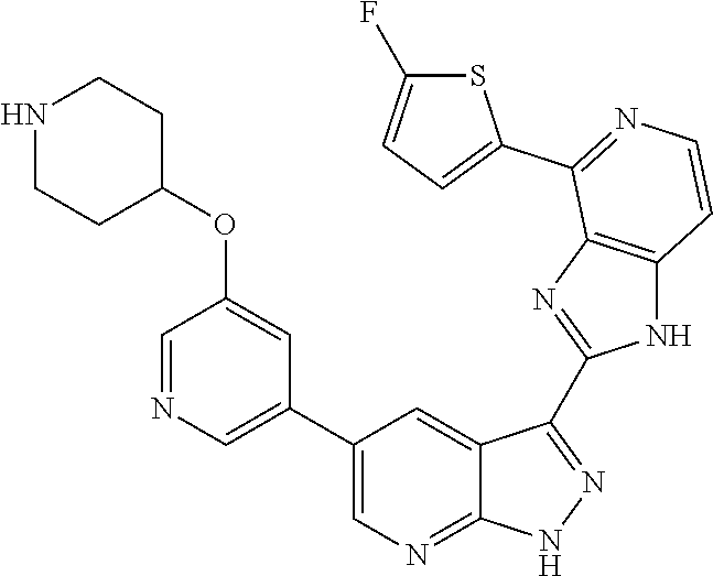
C1=NC=C(C2=CN=C3C(=C2)C(C2=NC4=C(N2)C=CN=C4C2=CC=C(F)S2)=N[N H]3)C=C1OC1CCNCC1
